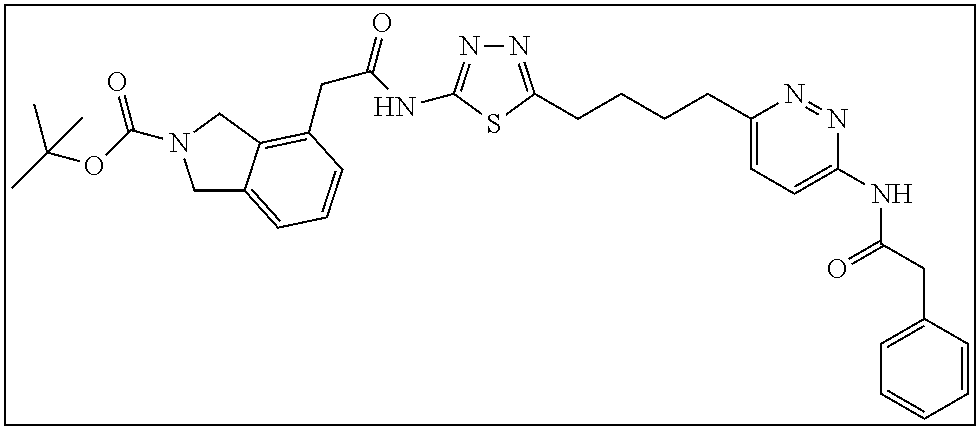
N1=C(CCCCC2=CC=C(NC(CC3=CC=CC=C3)=O)N=N2)SC(NC(CC2=C3C(=CC=C2)CN(C(OC(C)(C)C)=O)C3)=O)=N1
